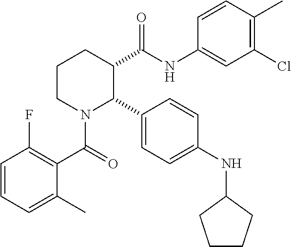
C1CN(C(=O)C2=C(F)C=CC=C2C)C(C2=CC=C(NC3CCCC3)C=C2)C(C(NC2=CC(Cl)=C(C)C=C2)=O)C1
